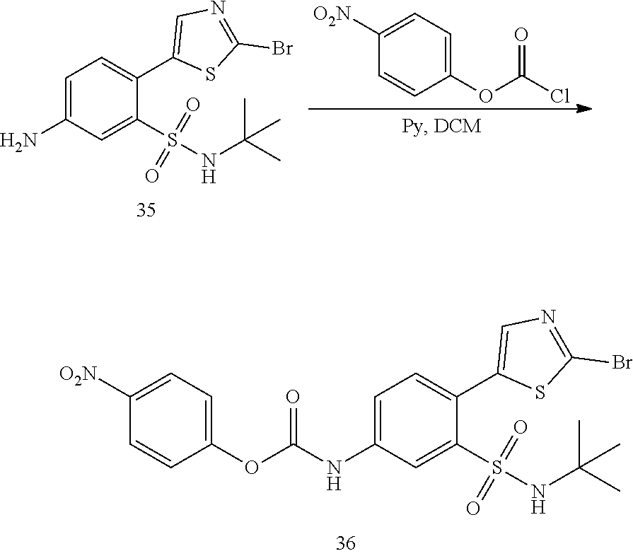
C1=C(NC(OC2=CC=C([O2N])C=C2)=O)C=C(S(NC(C)(C)C)(=O)=O)C(C2=CN=C(Br)S2)=C1.C1([O2N])=CC=C(OC(Cl)=O)C=C1.C1=C(N)C=C(S(NC(C)(C)C)(=O)=O)C(C2=CN=C(Br)S2)=C1
